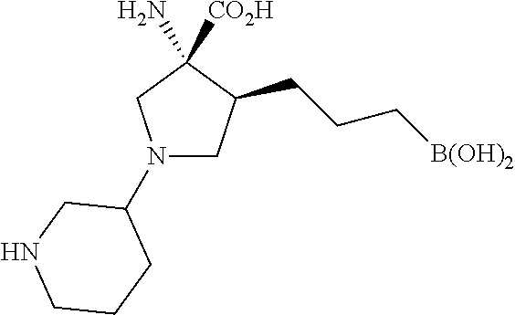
N1(C2CNCCC2)CC(CCC[B(OH)2])C(N)([CO2H])C1
